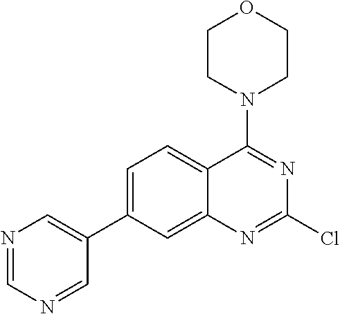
C1=C(C2=CN=CN=C2)C=C2C(=C1)C(N1CCOCC1)=NC(Cl)=N2
